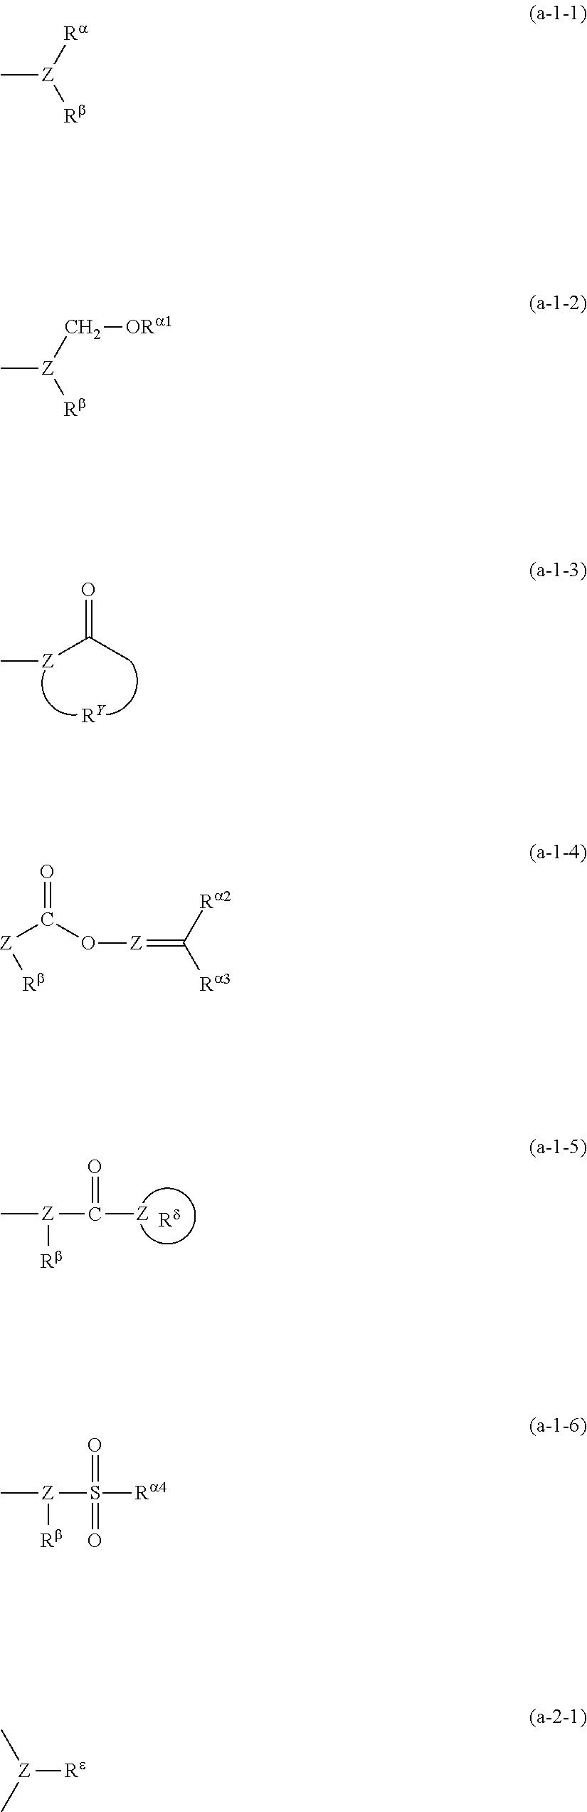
O=C(C)[Z]C.[RY].C[Z](C([Z])=O)[Rb].C[Z]([Ra])[Rb].C[Z](C[ORa1])[Rb].O=C(O[Z]=C([Ra3])[Ra2])[Z][Rb].C[Z](S([Ra4])(=O)=O)[Rb].[Z]([Re])(C)C
